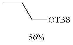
CCC[OTBS]
